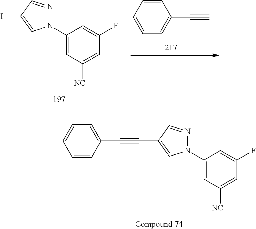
C1=CC=C(C#C)C=C1.N1(C2=CC([NC])=CC(F)=C2)N=CC(I)=C1.N1(C2=CC([NC])=CC(F)=C2)N=CC(C#CC2=CC=CC=C2)=C1
